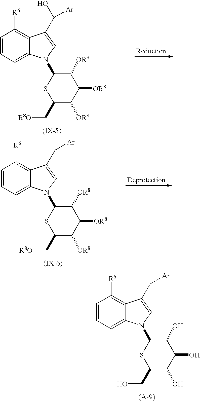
C1=CC=C2C(=C1[R6])C(C[Ar])=CN2C1SC(CO)C(O)C(O)C1O.C1=CC=C2C(=C1[R6])C(C(O)[Ar])=CN2C1SC(C[R8O])C([OR8])C([OR8])C1[OR8].C1=CC=C2C(=C1[R6])C(C[Ar])=CN2C1SC(C[R8O])C([OR8])C([OR8])C1[OR8]
